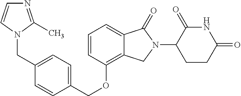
C(OC1=C2C(=CC=C1)C(=O)N(C1C(=O)NC(=O)CC1)C2)C1=CC=C(CN2C(C)=NC=C2)C=C1
